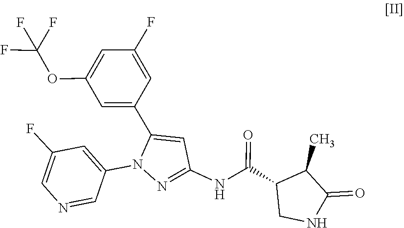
N1=C(NC(C2C(C)C(=O)NC2)=O)C=C(C2=CC(OC(F)(F)F)=CC(F)=C2)N1C1=CC(F)=CN=C1
